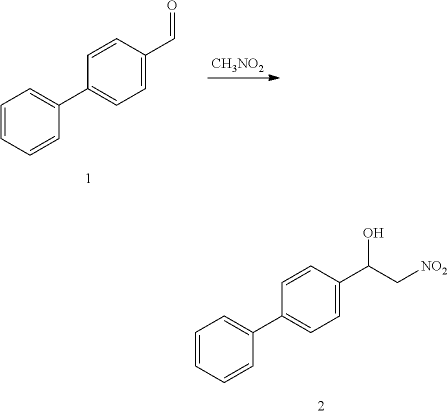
C1=CC=CC(C2=CC=C(C=O)C=C2)=C1.[CH3NO2].C1=CC=CC(C2=CC=C(C(O)C[NO2])C=C2)=C1
